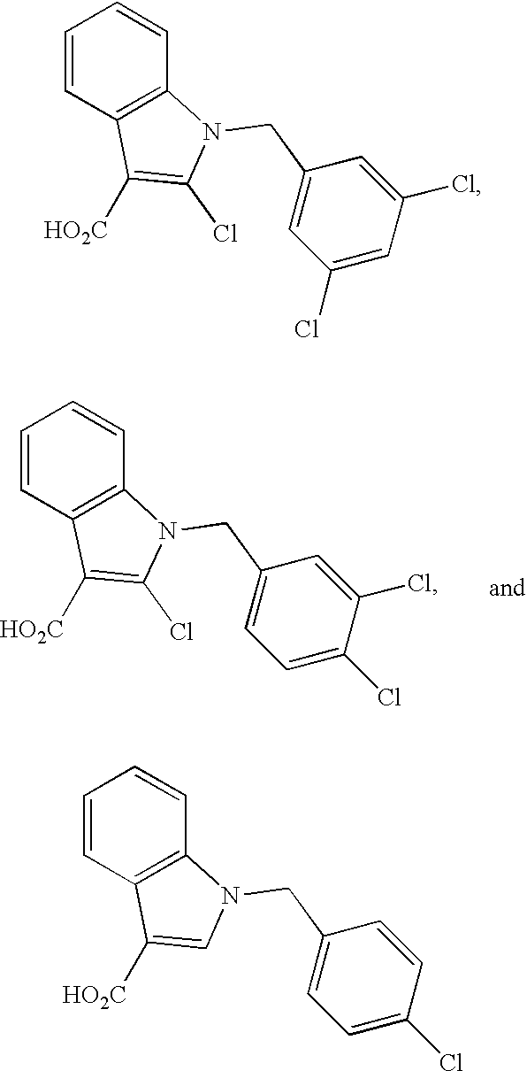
C1=CC2=C(C=C1)N(CC1=CC(Cl)=CC(Cl)=C1)C(Cl)=C2[HO2C].C1=CC2=C(C=C1)N(CC1=CC=C(Cl)C(Cl)=C1)C(Cl)=C2[HO2C].C1=CC2=C(C=C1)N(CC1=CC=C(Cl)C=C1)C=C2[HO2C]
